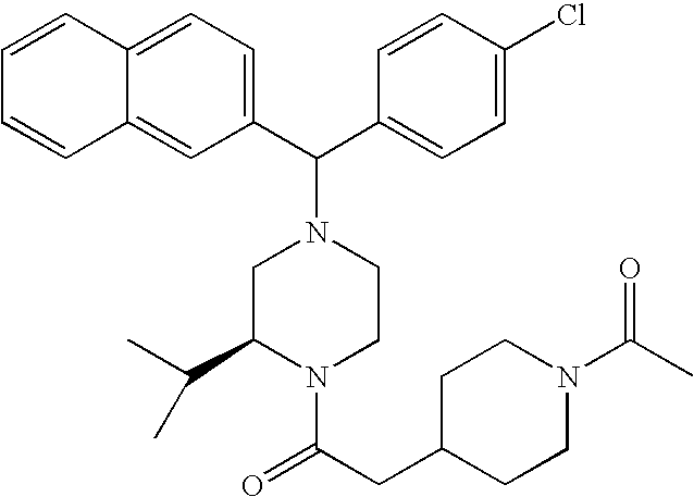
C1(C(C2=CC=C(Cl)C=C2)N2CC(C(C)C)N(C(CC3CCN(C(C)=O)CC3)=O)CC2)=CC=C2C(=C1)C=CC=C2
